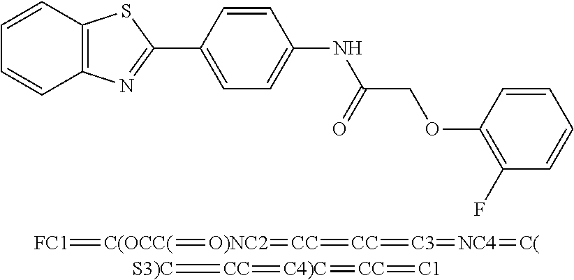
C1=CC2=C(C=C1)N=C(C1=CC=C(NC(=O)COC3=C(F)C=CC=C3)C=C1)S2.[FC1]=[C(OCC(]=[O)NC2]=[CC]=[CC]=[C3]=[NC4]=[C(].[S3)C]=[CC]=[C4)C]=[CC]=[C1]
